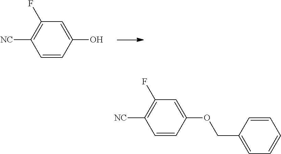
C1(O)=CC(F)=C([NC])C=C1.C1(OCC2=CC=CC=C2)=CC(F)=C([NC])C=C1
